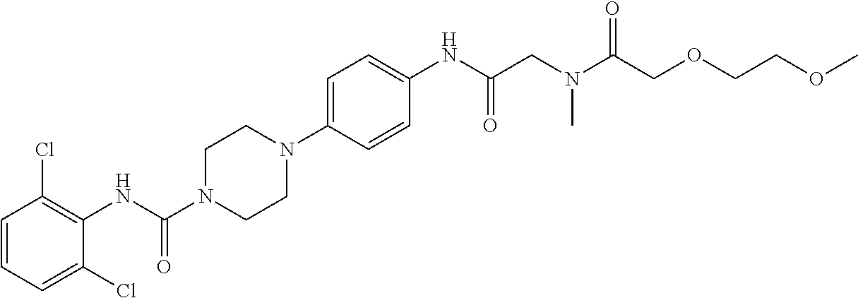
C1=CC=C(Cl)C(NC(N2CCN(C3=CC=C(NC(=O)CN(C)C(=O)COCCOC)C=C3)CC2)=O)=C1Cl
